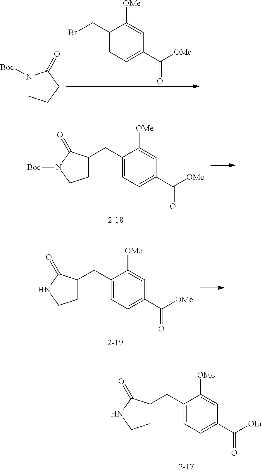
C1C(CC2=CC=C(C([OLi])=O)C=C2[OMe])C(=O)NC1.C1(CBr)=CC=C(C([OMe])=O)C=C1[OMe].N1([Boc])CCCC1=O.C1C(CC2=CC=C(C([OMe])=O)C=C2[OMe])C(=O)N([Boc])C1.C1C(CC2=CC=C(C([OMe])=O)C=C2[OMe])C(=O)NC1
